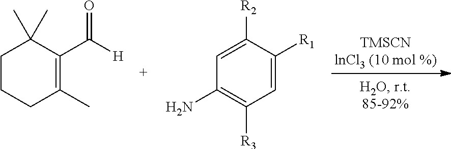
C1CCC(C)=C(C([H])=O)C1(C)C.C1=C([R2])C([R1])=CC([R3])=C1N
